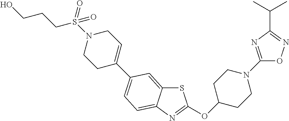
S1C2=CC(C3=CCN(S(CCCO)(=O)=O)CC3)=CC=C2N=C1OC1CCN(C2=NC(C(C)C)=NO2)CC1
